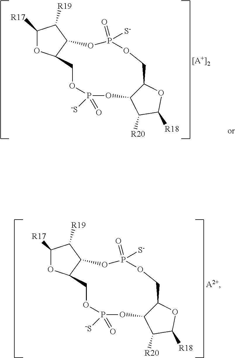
C1([R17])OC2C(C1[R19])OP([S-])(=O)OCC1C(C([R20])C([R18])O1)OP(=O)([-S])OC2.[A2+].C1([R17])OC2C(C1[R19])OP([S-])(=O)OCC1C(C([R20])C([R18])O1)OP(=O)([-S])OC2.[[A+]2]
